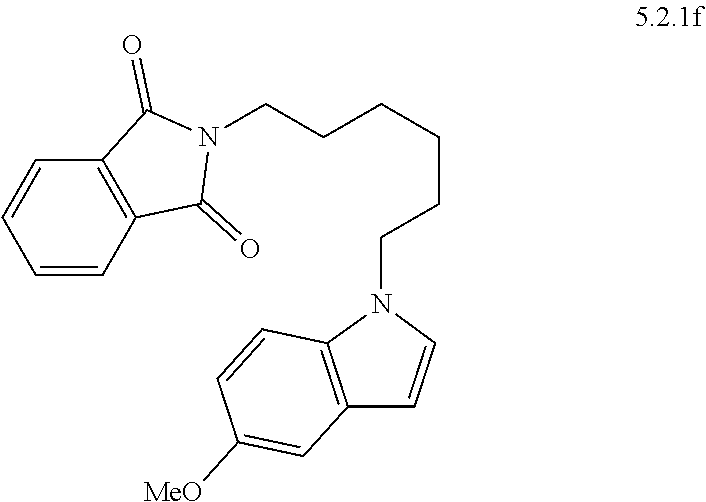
N1(CCCCCCN2C3=C(C=C2)C=C([MeO])C=C3)C(=O)C2=C(C1=O)C=CC=C2
